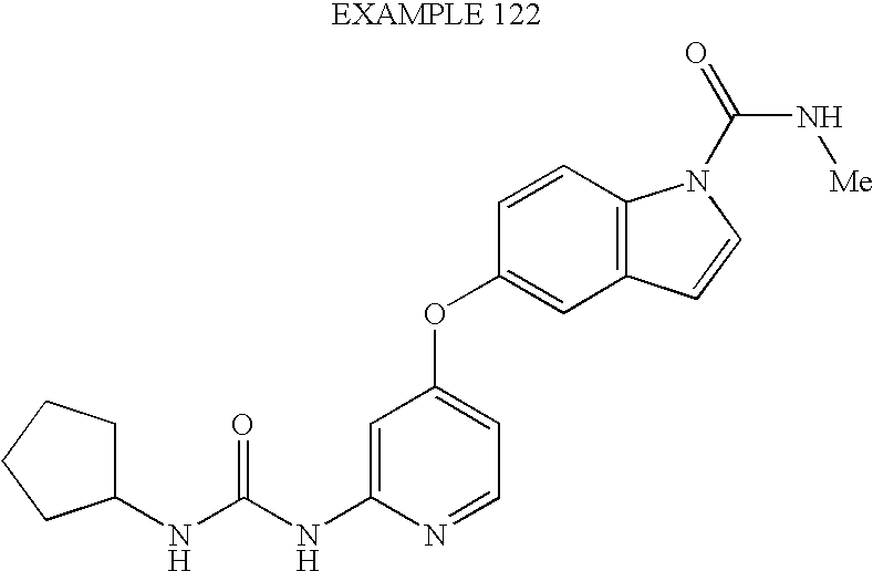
C1(NC(NC2=CC(OC3=CC4=C(C=C3)N(C(=O)N[Me])C=C4)=CC=N2)=O)CCCC1
